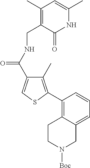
C1(C(NCC2=C(C)C=C(C)NC2=O)=O)=CSC(C2=C3C(=CC=C2)CN([Boc])CC3)=C1C
